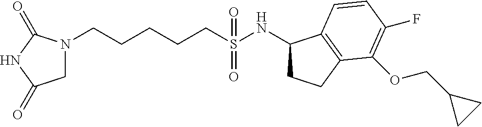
N1(CCCCCS(NC2CCC3=C2C=CC(F)=C3OCC2CC2)(=O)=O)CC(=O)NC1=O
